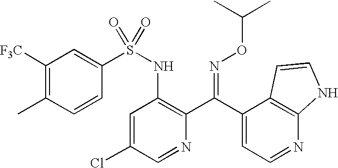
C1([F3C])=C(C)C=CC(S(NC2=C(C(C3=CC=NC4=C3C=CN4)=NOC(C)C)N=CC(Cl)=C2)(=O)=O)=C1
